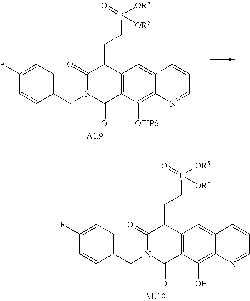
C1(CN2C(=O)C3=C(C(CCP([OR5])(=O)[OR5])C2=O)C=C2C(=C3[OTIPS])N=CC=C2)=CC=C(F)C=C1.C1(CN2C(=O)C3=C(C(CCP([OR5])(=O)[OR5])C2=O)C=C2C(=C3O)N=CC=C2)=CC=C(F)C=C1
